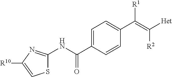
C1=C(C(NC2=NC([R10])=CS2)=O)C=CC(C(=C([Het])[R2])[R1])=C1
